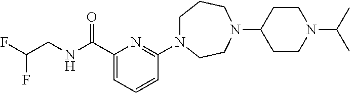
C1N(C2=NC(C(NCC(F)F)=O)=CC=C2)CCN(C2CCN(C(C)C)CC2)CC1
